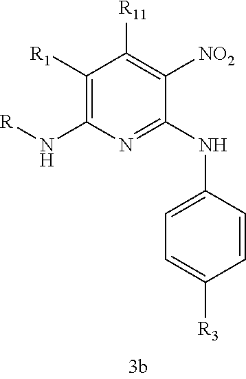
C1([R1])=C(N[R])N=C(NC2=CC=C([R3])C=C2)C([NO2])=C1[R11]
